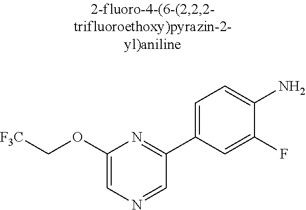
C1(OC[F3C])=CN=CC(C2=CC=C(N)C(F)=C2)=N1
